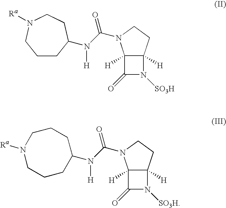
C12([H])C(=O)N([SO3H])C1([H])CCN2C(N([H])C1CCCN([Ra])CC1)=O.C12([H])C(=O)N([SO3H])C1([H])CCN2C(N([H])C1CCCN([Ra])CCC1)=O
